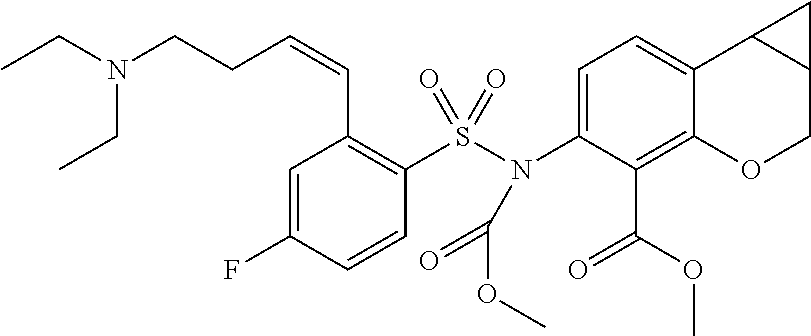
C1=C(N(S(C2=C(C=CCCN(CC)CC)C=C(F)C=C2)(=O)=O)C(=O)OC)C(C(OC)=O)=C2C(=C1)C1C(CO2)C1
